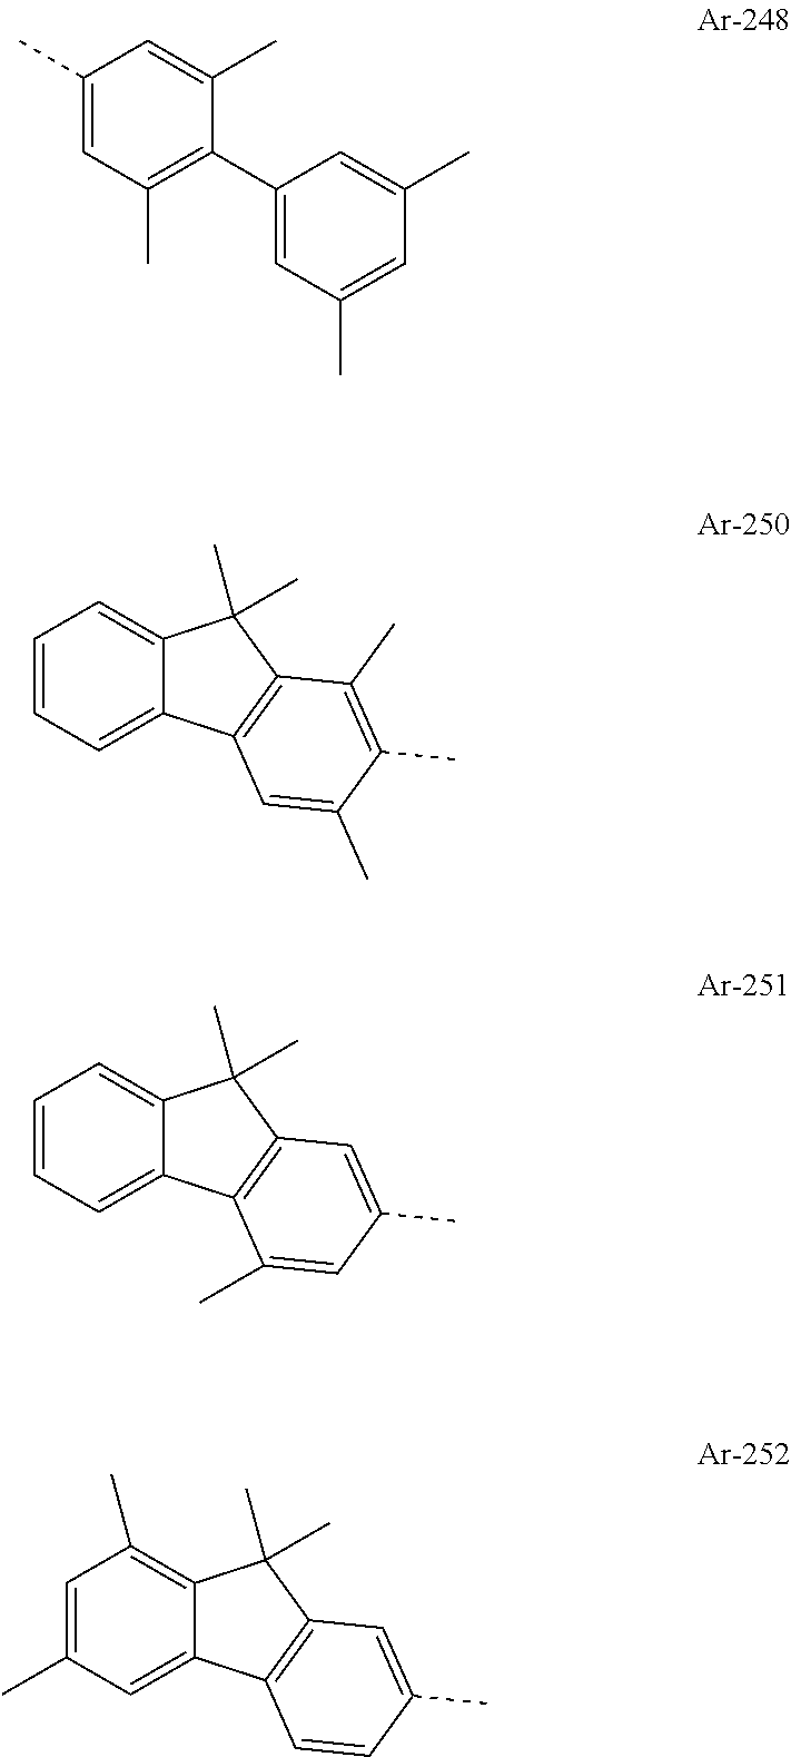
C1(C)=CC(C)=C(C2=CC(C)=CC(C)=C2)C(C)=C1.C1=CC=C2C(=C1)C(C)(C)C1=C2C=C(C)C(C)=C1C.C1=CC=C2C(=C1)C(C)(C)C1=C2C(C)=CC(C)=C1.C1=C(C)C=C2C(=C1C)C(C)(C)C1=C2C=CC(C)=C1
